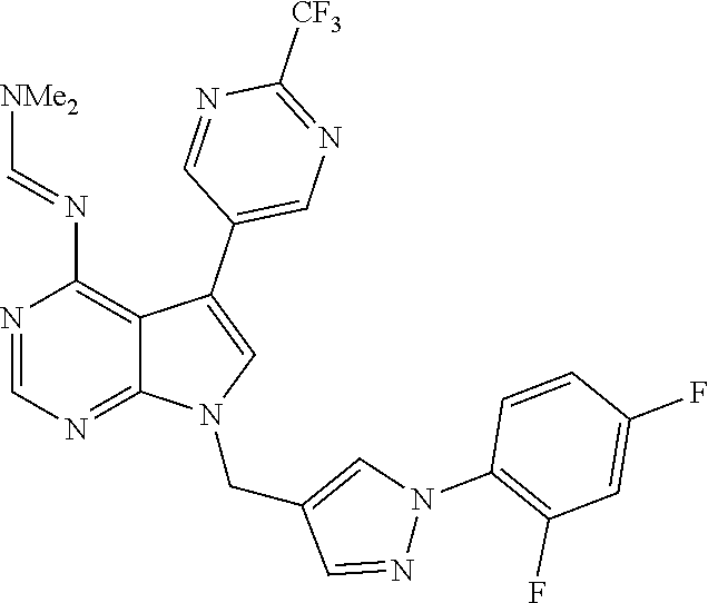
N1=CN=C2C(=C1N=C[NMe2])C(C1=CN=C([CF3])N=C1)=CN2CC1=CN(C2=C(F)C=C(F)C=C2)N=C1
